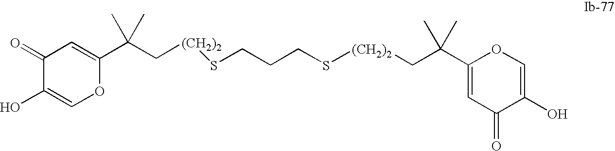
C1(C(C[(CH2)2]SCCCS[(CH2)2]CC(C2=CC(=O)C(O)=CO2)(C)C)(C)C)=CC(=O)C(O)=CO1
